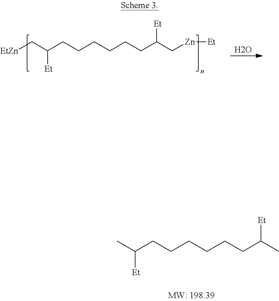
C(C(CCCCCCC(C[Zn][Et])[Et])[Et])[EtZn].O.CC(CCCCCCC(C)[Et])[Et]
